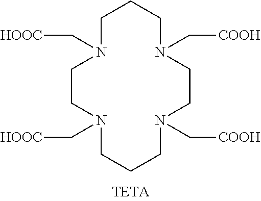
C1CN(C[HOOC])CCCN(C[COOH])CCN(C[COOH])CCCN1C[HOOC]
